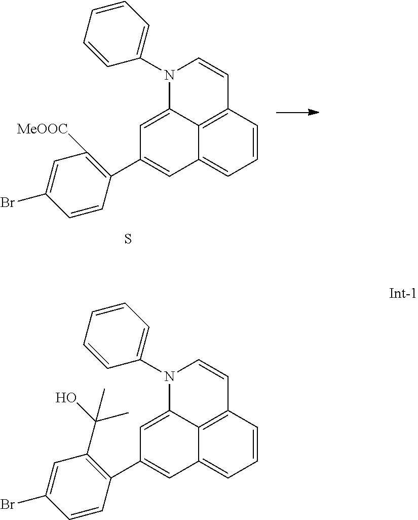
N1(C2=CC=CC=C2)C2=CC(C3=C(C(C)(O)C)C=C(Br)C=C3)=CC3=CC=CC(=C23)C=C1.N1(C2=CC=CC=C2)C2=CC(C3=C([MeOOC])C=C(Br)C=C3)=CC3=CC=CC(=C23)C=C1.S
